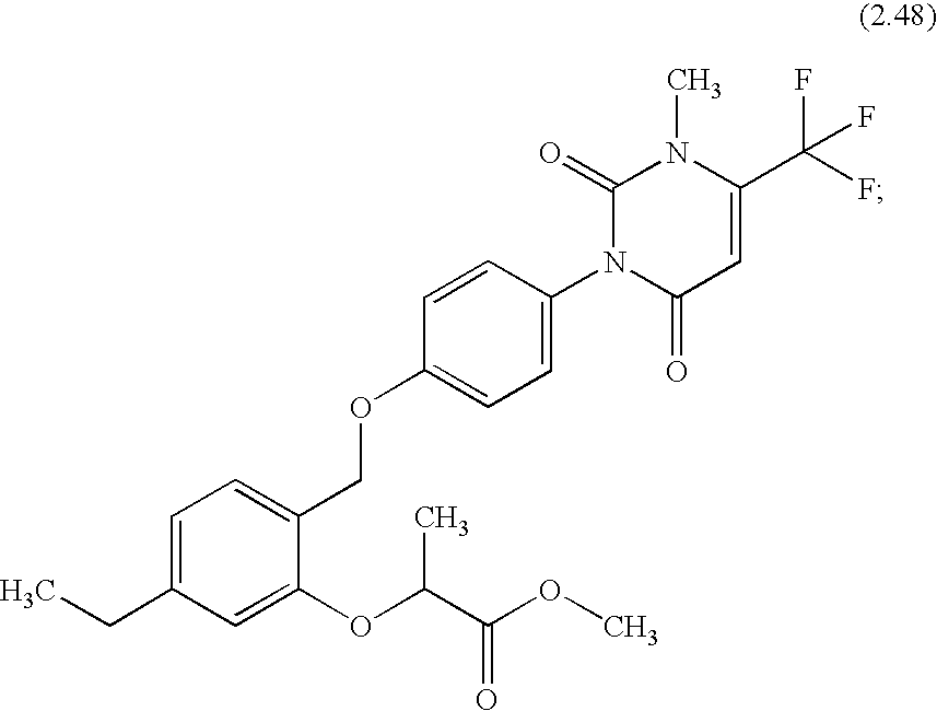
C1=C(CC)C=C(OC(C(OC)=O)C)C(COC2=CC=C(N3C(=O)C=C(C(F)(F)F)N(C)C3=O)C=C2)=C1
